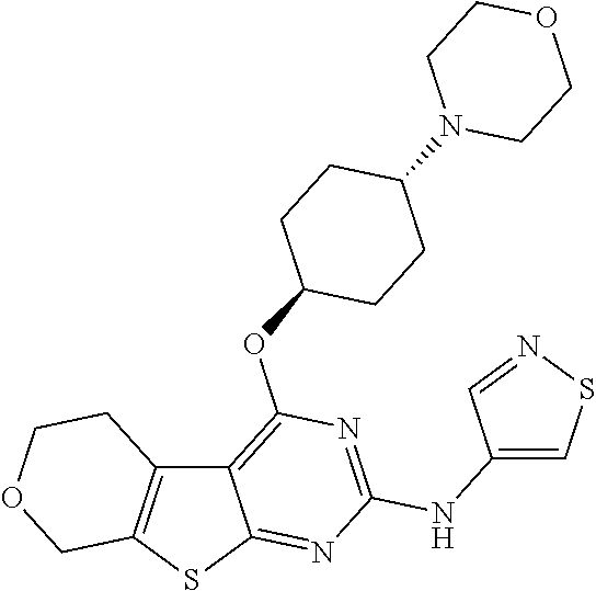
C12=C(SC3=NC(NC4=CSN=C4)=NC(OC4CCC(N5CCOCC5)CC4)=C13)COCC2
